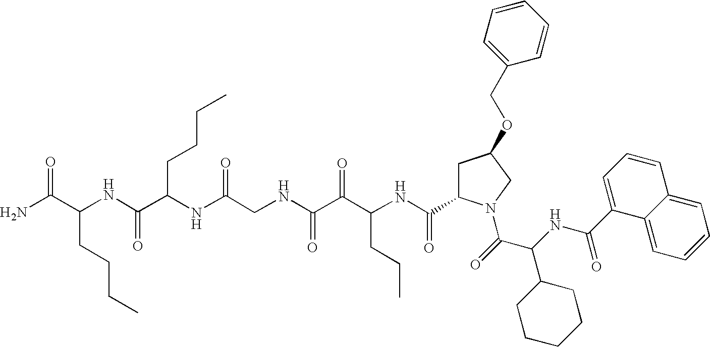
C1(C(NC(C(=O)N2CC(OCC3=CC=CC=C3)CC2C(NC(C(C(NCC(NC(CCCC)C(NC(CCCC)C(N)=O)=O)=O)=O)=O)CCC)=O)C2CCCCC2)=O)=CC=CC2=CC=CC=C12
